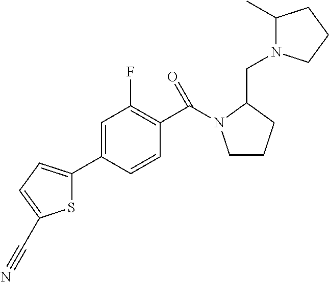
S1C(C2=CC(F)=C(C(=O)N3CCCC3CN3C(C)CCC3)C=C2)=CC=C1C#N
